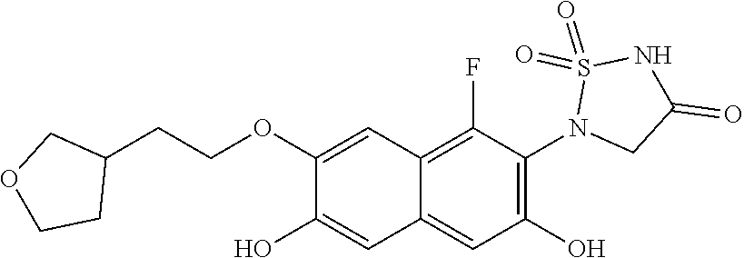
C1(OCCC2COCC2)=CC2=C(F)C(N3CC(=O)NS3(=O)=O)=C(O)C=C2C=C1O
